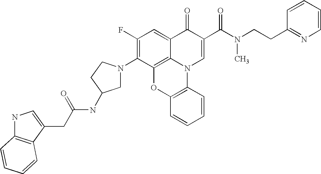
C1(F)=C(N2CC(NC(=O)CC3=CNC4=C3C=CC=C4)CC2)C2=C3C(=C1)C(=O)C(C(N(CCC1=NC=CC=C1)C)=O)=CN3C1=C(O2)C=CC=C1
